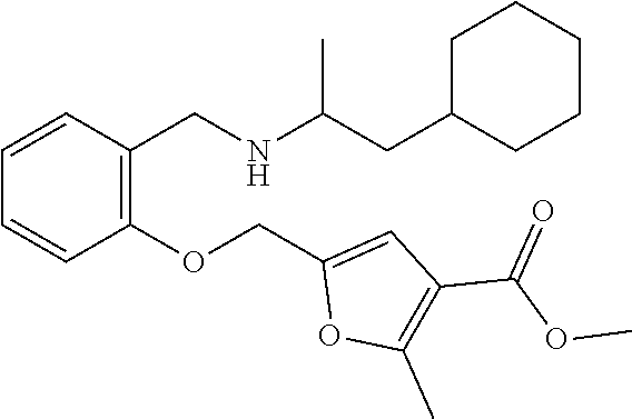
C1(CC(NCC2=C(OCC3=CC(C(OC)=O)=C(C)O3)C=CC=C2)C)CCCCC1
